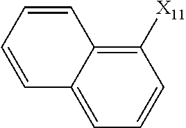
C1([X11])=C2C(=CC=C1)C=CC=C2
